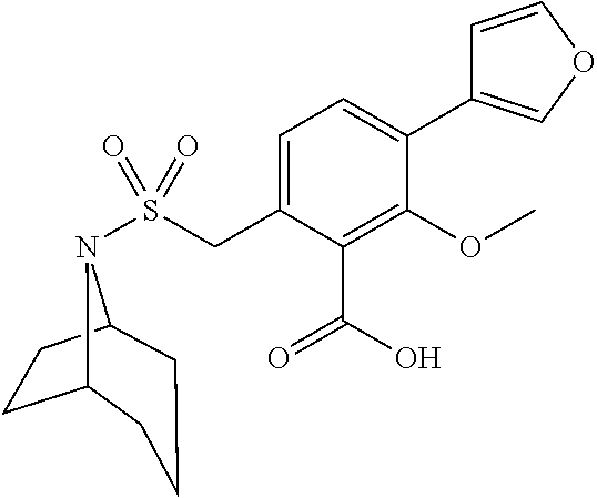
S(CC1=CC=C(C2=COC=C2)C(OC)=C1C(O)=O)(=O)(=O)N1C2CCC1CCC2
